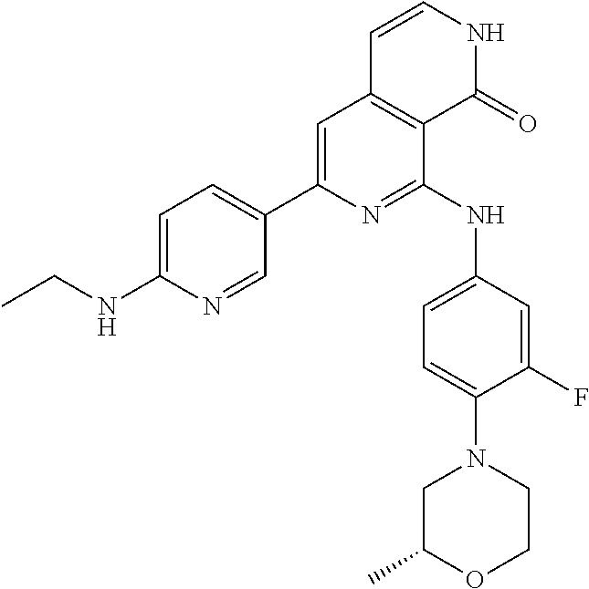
CCNC1=CC=C(C2=CC3=C(C(NC4=CC=C(N5CC(C)OCC5)C(F)=C4)=N2)C(=O)NC=C3)C=N1
